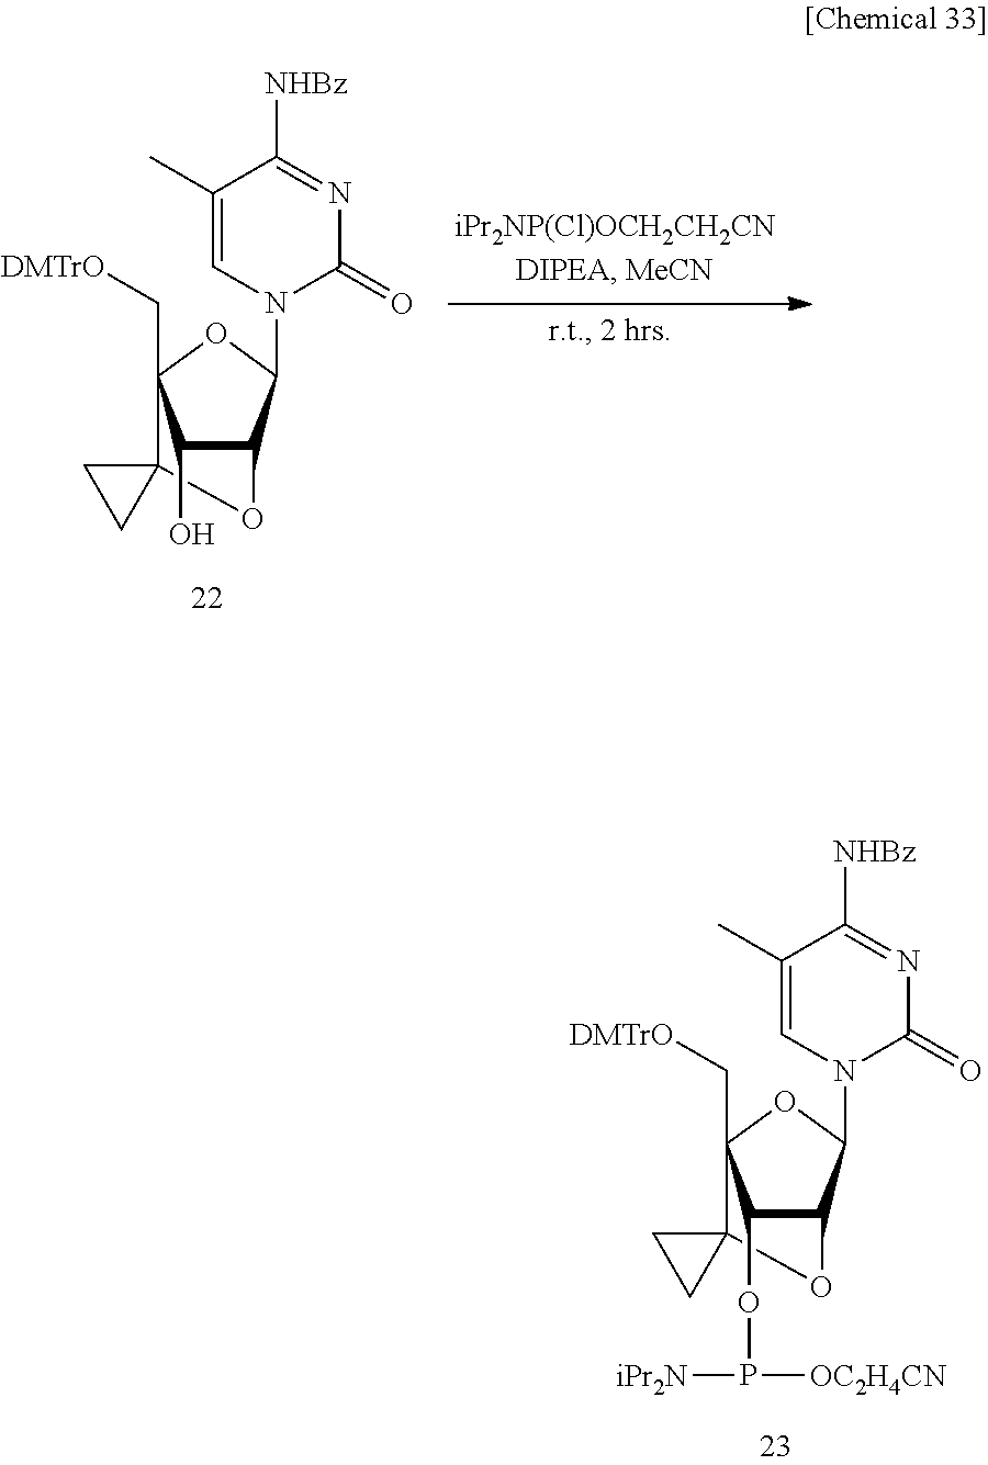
C12(C3(C[DMTrO])C(O)C(C(N4C(=O)N=C([NHBz])C(C)=C4)O3)O1)CC2.C12(C3(C[DMTrO])C(OP([iPr2N])[OC2H4CN])C(C(N4C(=O)N=C([NHBz])C(C)=C4)O3)O1)CC2
